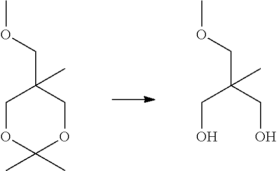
C(O)C(CO)(COC)C.C1OC(C)(C)OCC1(COC)C
